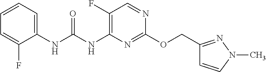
C1(OCC2=NN(C)C=C2)=NC(NC(NC2=CC=CC=C2F)=O)=C(F)C=N1
